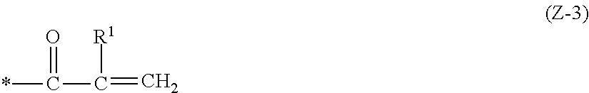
C(=O)(C(=C)[R1])*
